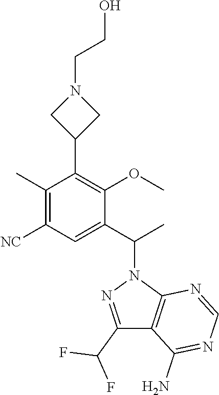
C(CN1CC(C2=C(OC)C(C(C)N3N=C(C(F)F)C4=C3N=CN=C4N)=CC([NC])=C2C)C1)O
